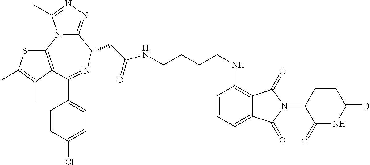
C12=NN=C(C)N1C1=C(C(C3=CC=C(Cl)C=C3)=NC2CC(=O)NCCCCNC2=C3C(=CC=C2)C(=O)N(C2C(=O)NC(=O)CC2)C3=O)C(C)=C(C)S1
